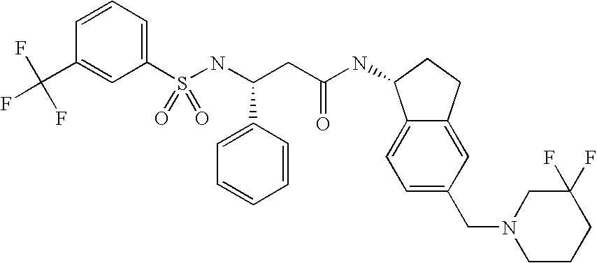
C1(S(NC(CC(NC2C3=CC=C(CN4CCCC(F)(F)C4)C=C3CC2)=O)C2=CC=CC=C2)(=O)=O)=CC=CC(C(F)(F)F)=C1
